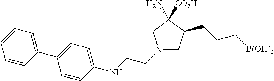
N1(CCNC2=CC=C(C3=CC=CC=C3)C=C2)CC(CCC[B(OH)2])C([CO2H])(N)C1
